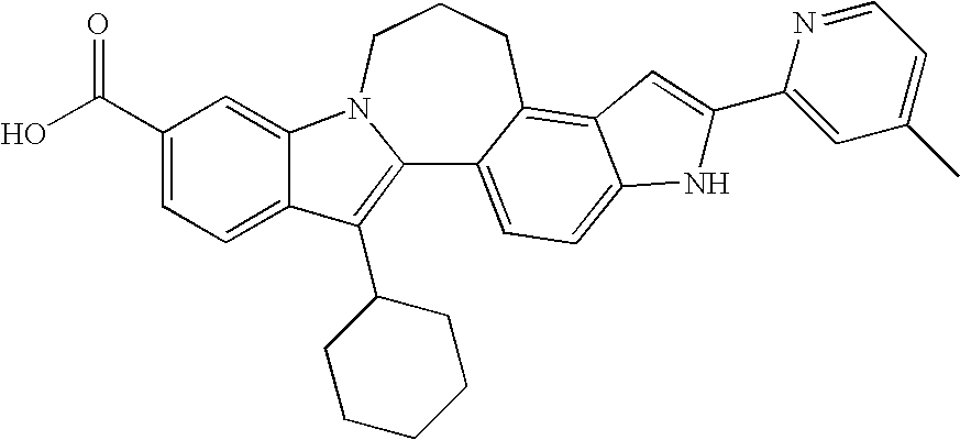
C12=C(C3CCCCC3)C3=CC=C(C(O)=O)C=C3N1CCCC1=C3C(=CC=C21)NC(C1=CC(C)=CC=N1)=C3
